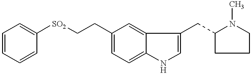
C1=CC=CC([SO2]CCC2=CC=C3C(=C2)C(CC2CCCN2C)=CN3)=C1
